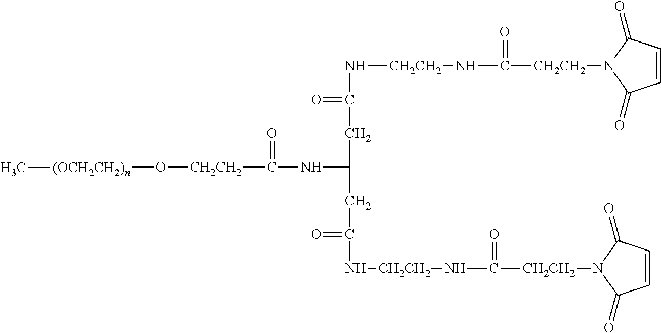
C([CH2CH2]N1C(=O)C=CC1=O)(=O)N[CH2CH2]NC(CC(CC(=O)N[CH2CH2]NC([CH2CH2]N1C(=O)C=CC1=O)=O)NC(=O)[CH2CH2]O[(OCH2CH2)n]C)=O
